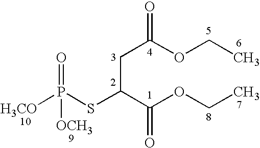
[H3CO]P(SC(C(OCC)=O)CC(OCC)=O)(=O)[OCH3]
